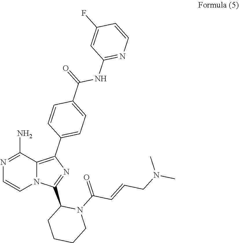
C1=CN2C(=C(C3=CC=C(C(=O)NC4=NC=CC(F)=C4)C=C3)N=C2C2CCCCN2C(C=CCN(C)C)=O)C(N)=N1
